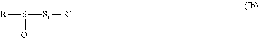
[R]S([Sx][R])=O
